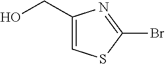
C1(CO)=CSC(Br)=N1
